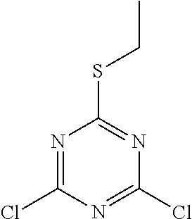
N1=C(Cl)N=C(Cl)N=C1SCC
